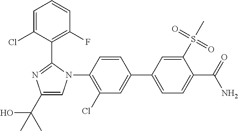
C1(C(O)(C)C)=CN(C2=C(Cl)C=C(C3=CC=C(C(N)=O)C(S(C)(=O)=O)=C3)C=C2)C(C2=C(F)C=CC=C2Cl)=N1
